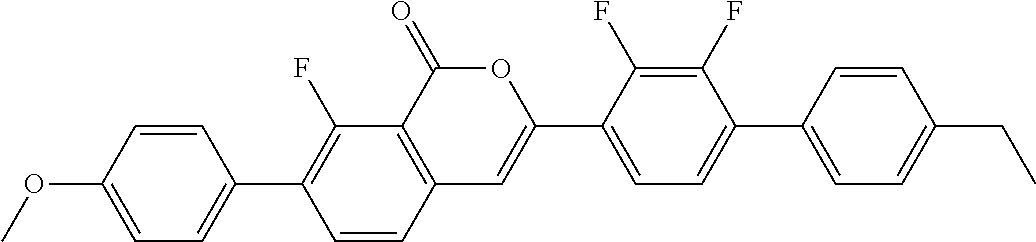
C12=C(C(=O)OC(C3=CC=C(C4=CC=C(CC)C=C4)C(F)=C3F)=C1)C(F)=C(C1=CC=C(OC)C=C1)C=C2
